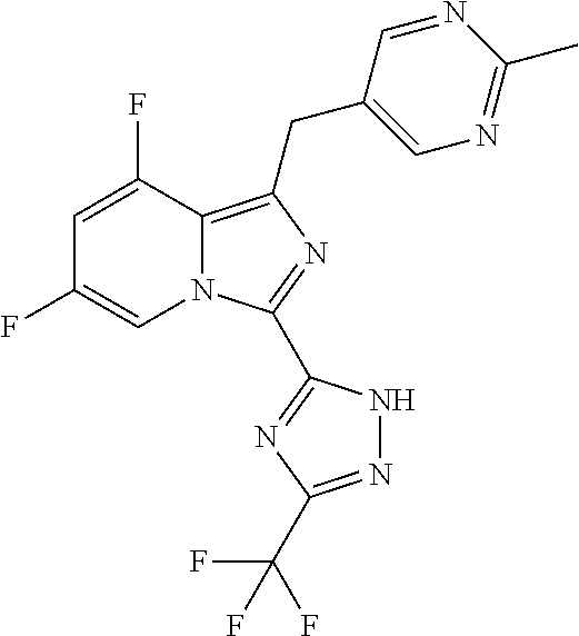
N12C(=C(CC3=CN=C(C)N=C3)N=C1C1=NC(C(F)(F)F)=NN1)C(F)=CC(F)=C2
